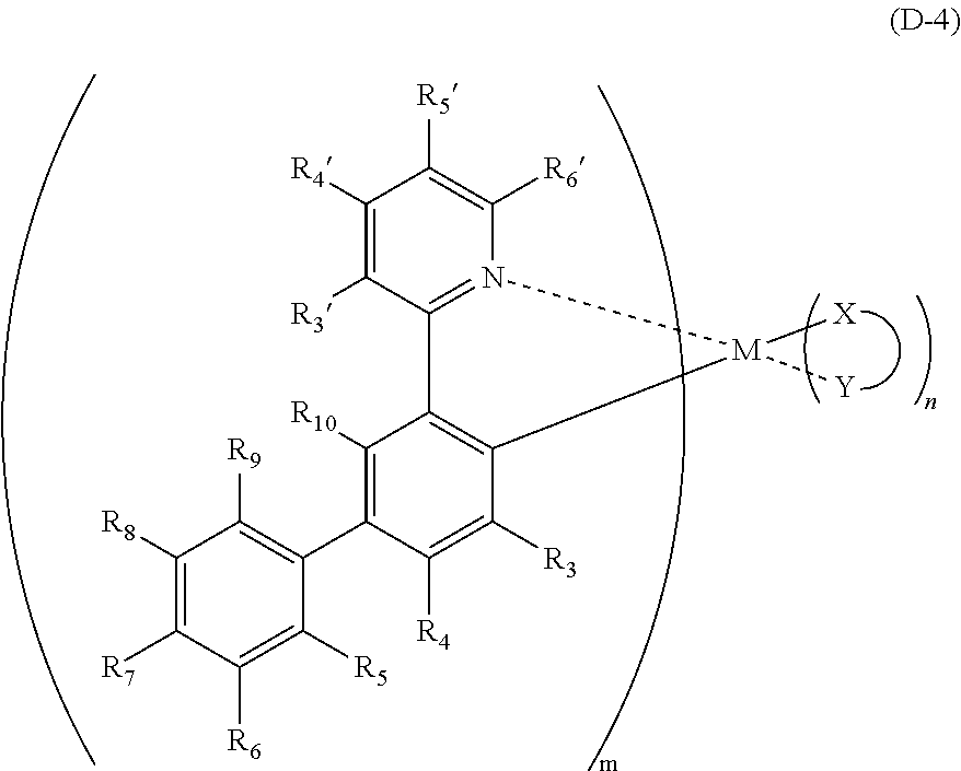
C1([R4])=C([R3])C2=N(C([R6])=C1[R5])[M]([X])([Y])C1=C2C([R10])=C(C2=C([R9])C([R8])=C([R7])C([R6])=C2[R5])C([R4])=C1[R3]
